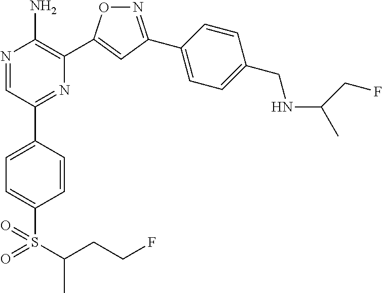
N1=C(C2=CC=C(CNC(CF)C)C=C2)C=C(C2=C(N)N=CC(C3=CC=C(S(=O)(=O)C(CCF)C)C=C3)=N2)O1
